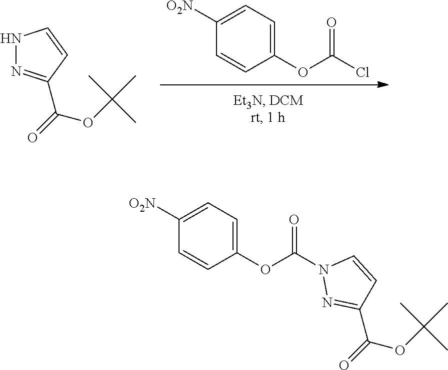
O(C1=CC=C([O2N])C=C1)C(Cl)=O.C(=O)(OC(C)(C)C)C1=NNC=C1.O(C1=CC=C([O2N])C=C1)C(N1N=C(C(=O)OC(C)(C)C)C=C1)=O
